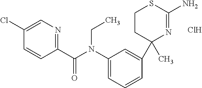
C1(C)(C2=CC(N(CC)C(=O)C3=NC=C(Cl)C=C3)=CC=C2)N=C(N)SCC1.Cl
